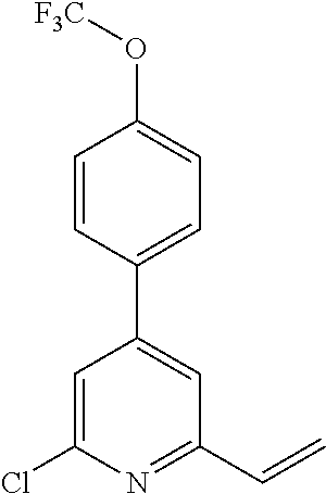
C1=CC(C2=CC(C=C)=NC(Cl)=C2)=CC=C1O[F3C]
